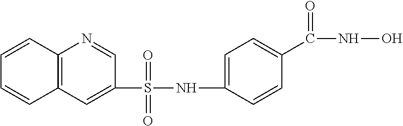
C1=CC2=C(C=C1)C=C(S(=O)(=O)NC1=CC=C(C(=O)NO)C=C1)C=N2
